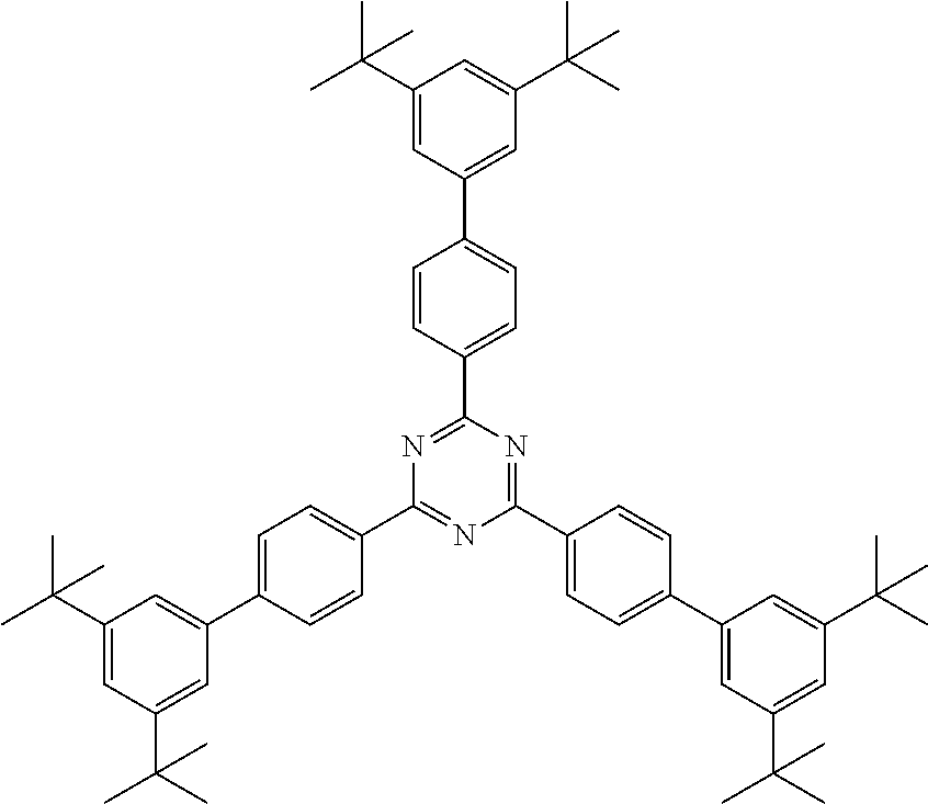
C1(C2=CC=C(C3=CC(C(C)(C)C)=CC(C(C)(C)C)=C3)C=C2)=NC(C2=CC=C(C3=CC(C(C)(C)C)=CC(C(C)(C)C)=C3)C=C2)=NC(C2=CC=C(C3=CC(C(C)(C)C)=CC(C(C)(C)C)=C3)C=C2)=N1
